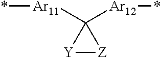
[Y]1[Z]C1([Ar12]*)[Ar11]*
